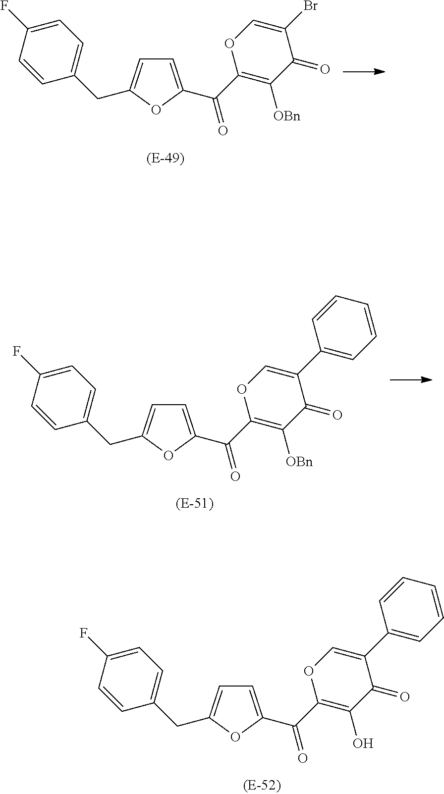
C1=C(C(=O)C2=C([OBn])C(=O)C(Br)=CO2)OC(CC2=CC=C(F)C=C2)=C1.C1=C(C(=O)C2=C([OBn])C(=O)C(C3=CC=CC=C3)=CO2)OC(CC2=CC=C(F)C=C2)=C1.C1=C(C(=O)C2=C(O)C(=O)C(C3=CC=CC=C3)=CO2)OC(CC2=CC=C(F)C=C2)=C1
